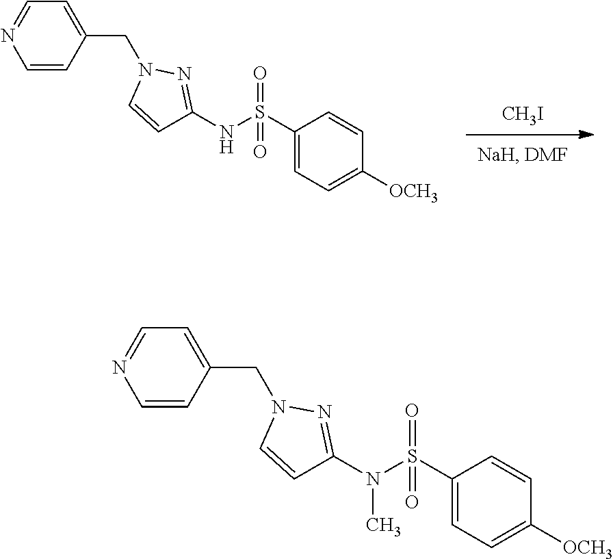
C1=CC(CN2C=CC(NS(C3=CC=C([OCH3])C=C3)(=O)=O)=N2)=CC=N1.[CH3I].C1=CC(CN2C=CC(N(S(C3=CC=C([OCH3])C=C3)(=O)=O)C)=N2)=CC=N1
